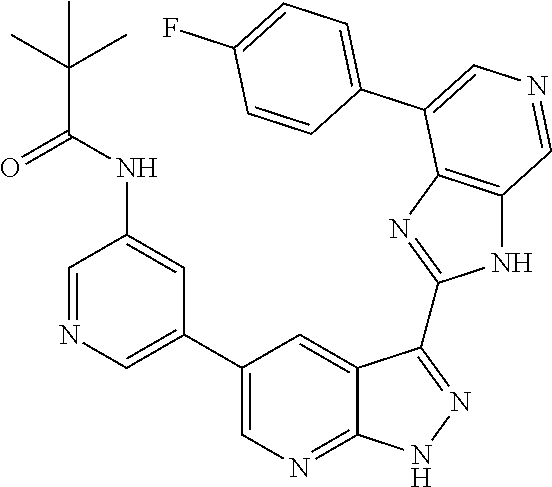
C1=NC=C(C2=CN=C3C(=C2)C(C2=NC4=C(N2)C=NC=C4C2=CC=C(F)C=C2)=NN3)C=C1NC(C(C)(C)C)=O
